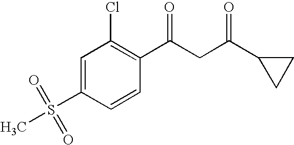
C1=C(S(C)(=O)=O)C=CC(C(CC(C2CC2)=O)=O)=C1Cl
